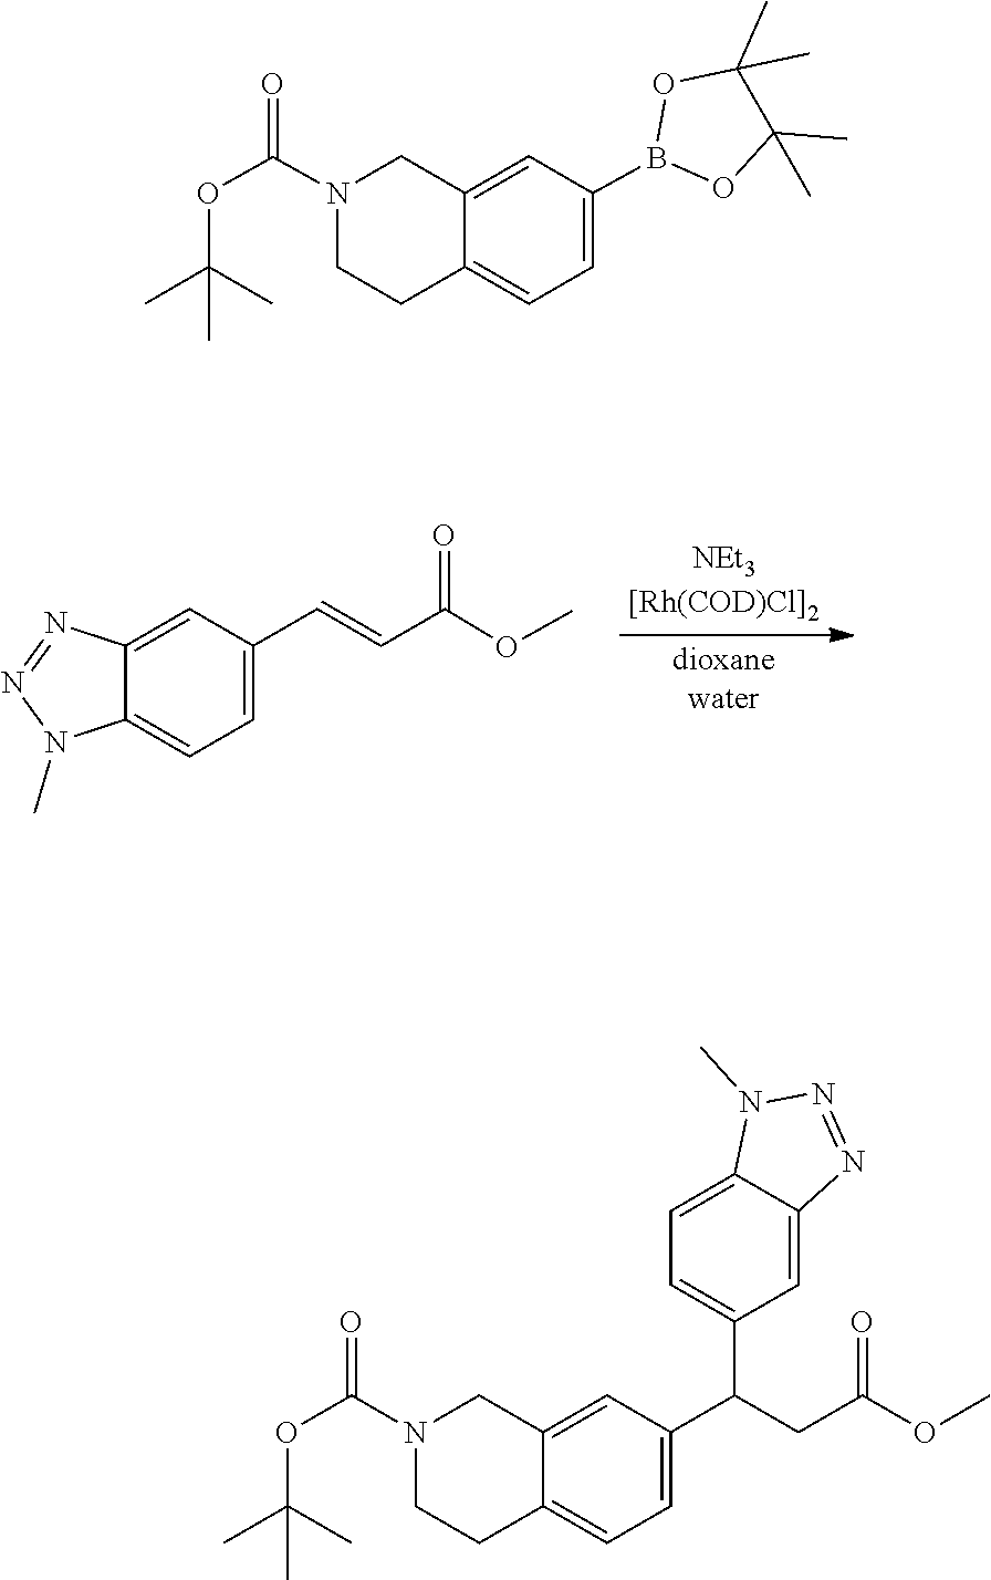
N1=NC2=CC(C=CC(=O)OC)=CC=C2N1C.O1B(C2=CC=C3C(=C2)CN(C(=O)OC(C)(C)C)CC3)OC(C)(C)C1(C)C.CN1N=NC2=CC(C(C3=CC=C4C(=C3)CN(C(OC(C)(C)C)=O)CC4)CC(=O)OC)=CC=C12
